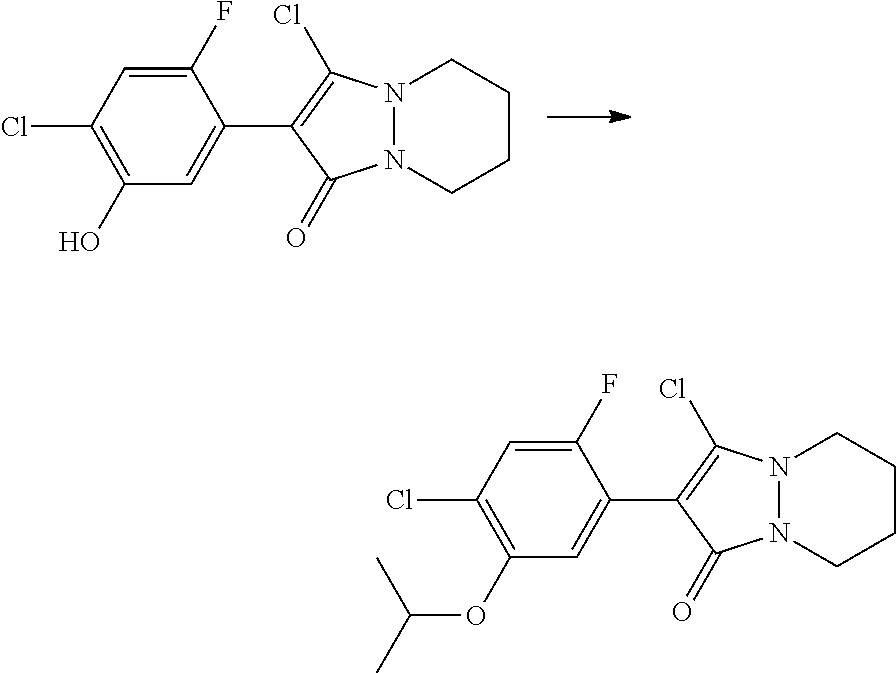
C1(O)=C(Cl)C=C(F)C(C2=C(Cl)N3N(C2=O)CCCC3)=C1.C1(OC(C)C)=C(Cl)C=C(F)C(C2=C(Cl)N3N(C2=O)CCCC3)=C1
